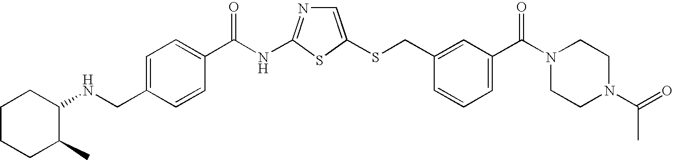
C1=C(SCC2=CC(C(N3CCN(C(=O)C)CC3)=O)=CC=C2)SC(NC(=O)C2=CC=C(CNC3CCCCC3C)C=C2)=N1
